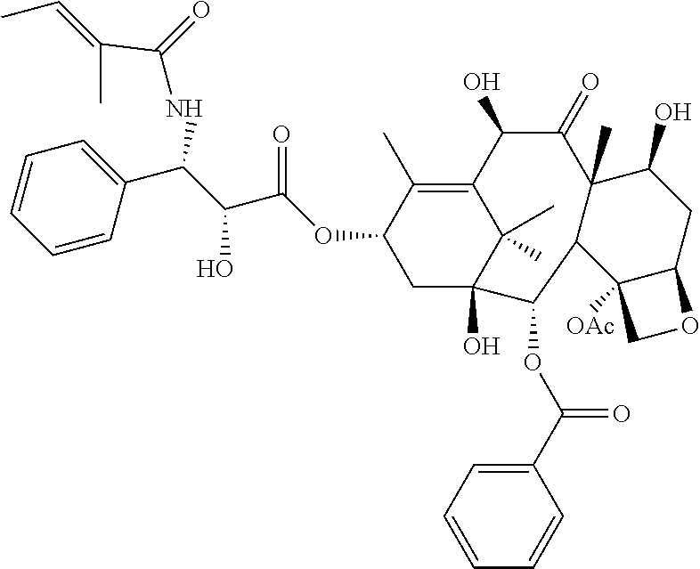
C1=CC(C(C(C(OC2CC3(O)C(C)(C)C(=C2C)C(O)C(=O)C2(C)C(C4([OAc])C(CC2O)OC4)C3OC(C2=CC=CC=C2)=O)=O)O)NC(=O)C(C)=CC)=CC=C1
